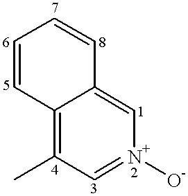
C12=C(C)C=[N+]([O-])C=C1C=CC=C2
